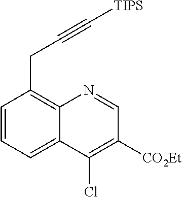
C1=CC=C2C(=C1CC#C[TIPS])N=CC([CO2Et])=C2Cl
